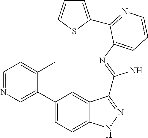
C1(C2=CN=CC=C2C)=CC=C2C(=C1)C(C1=NC3=C(N1)C=CN=C3C1=CC=CS1)=NN2
